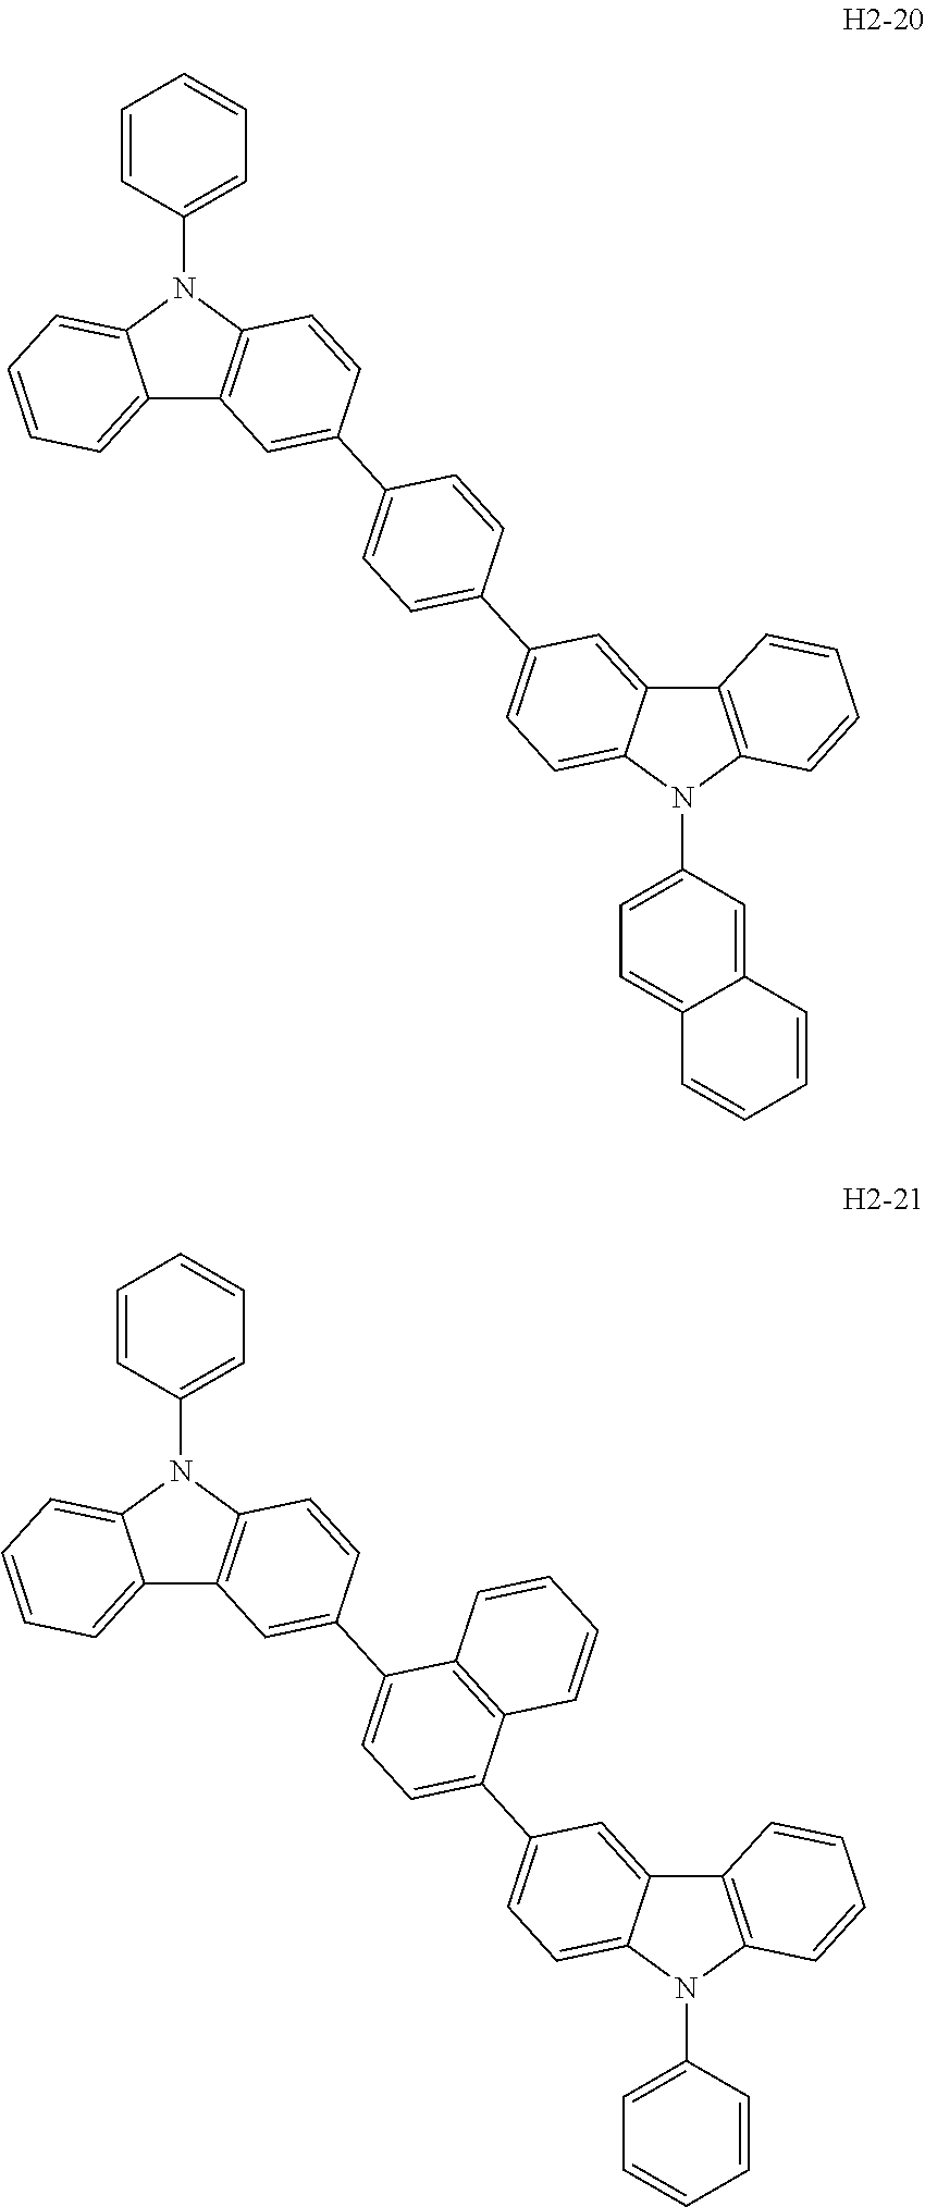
C1=CC=CC=C1N1C2=CC=CC=C2C2=C1C=CC(C1=CC=C(C3=CC=C4N(C5=CC=C6C(=C5)C=CC=C6)C5=C(C4=C3)C=CC=C5)C=C1)=C2.C1=CC=CC=C1N1C2=CC=CC=C2C2=C1C=CC(C1=CC=C(C3=CC=C4N(C5=CC=CC=C5)C5=C(C4=C3)C=CC=C5)C3=C1C=CC=C3)=C2
